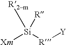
[Xm][Si]([R][Y])([R2m])[R]
